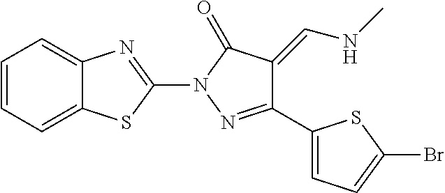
C12=CC=CC=C1SC(N1N=C(C3=CC=C(Br)S3)C(=CNC)C1=O)=N2
